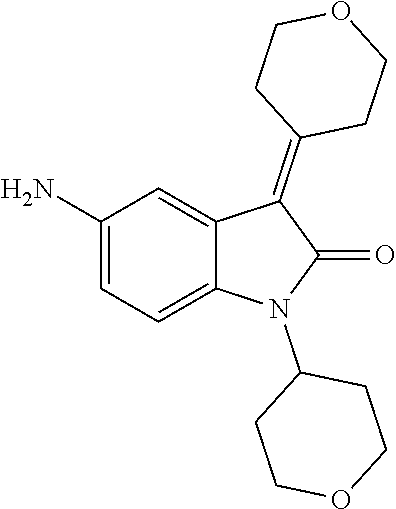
C1(N)=CC=C2C(=C1)C(=C1CCOCC1)C(=O)N2C1CCOCC1
